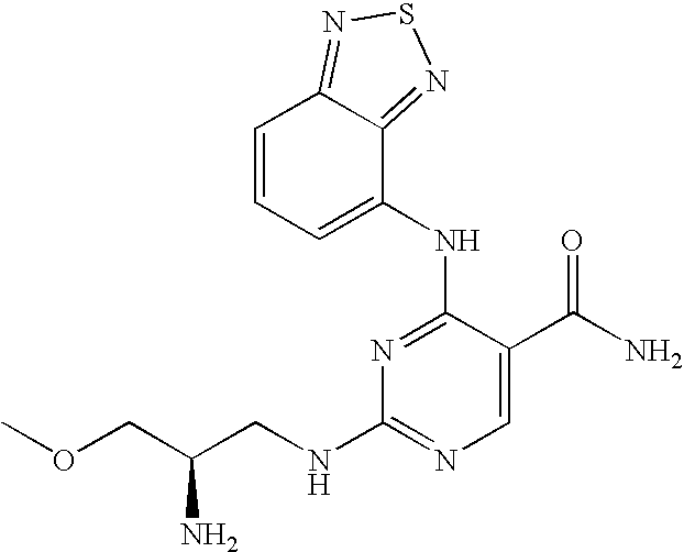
C1(NC2=NC(NCC(COC)N)=NC=C2C(N)=O)=CC=CC2=NSN=C12
